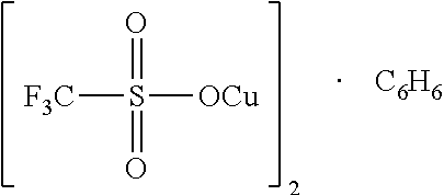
[F3C]S([OCu])(=O)=O.[C6H6]
